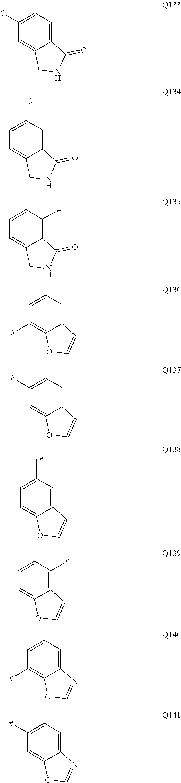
C12=CC(C)=CC=C1CNC2=O.C12=CC(C)=CC=C1OC=C2.C12=CC=C([#])C=C1CNC2=O.C12=C([#])C=CC=C1CNC2=O.C12=CC=CC([#])=C1OC=C2.C12=CC=C([#])C=C1OC=C2.C12=C([#])C=CC=C1OC=C2.C12=CC=CC([#])=C1OC=N2.C12=CC=C([#])C=C1OC=N2
